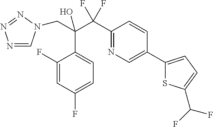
N1=CN(CC(C(C2=NC=C(C3=CC=C(C(F)F)S3)C=C2)(F)F)(O)C2=CC=C(F)C=C2F)N=N1
